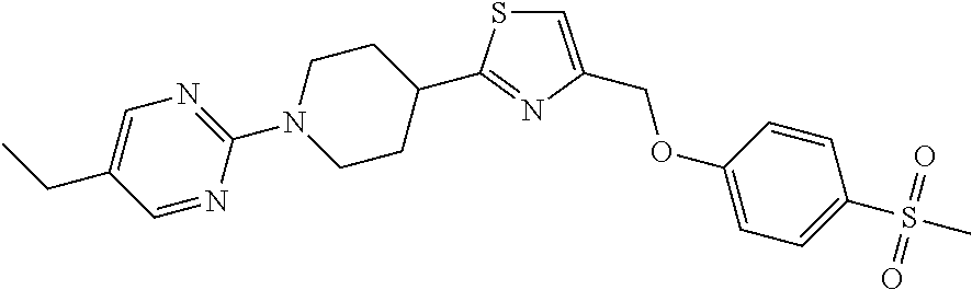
C1(N2CCC(C3=NC(COC4=CC=C(S(C)(=O)=O)C=C4)=CS3)CC2)=NC=C(CC)C=N1
